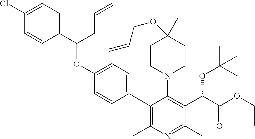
C1(C2=CC=C(OC(C3=CC=C(Cl)C=C3)CC=C)C=C2)=C(C)N=C(C)C(C(C(OCC)=O)OC(C)(C)C)=C1N1CCC(C)(OCC=C)CC1
